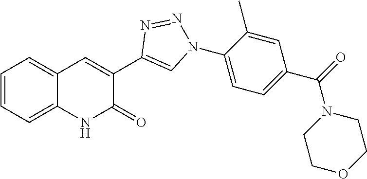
C1=CC=C2C(=C1)NC(=O)C(C1=CN(C3=CC=C(C(N4CCOCC4)=O)C=C3C)N=N1)=C2
